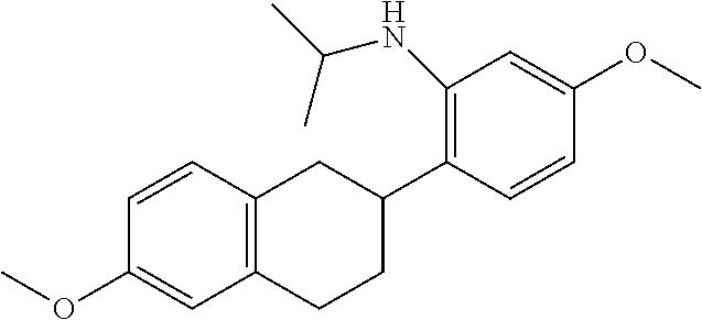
C1=CC2=C(C=C1OC)CCC(C1=C(NC(C)C)C=C(OC)C=C1)C2
